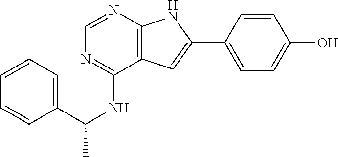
C1(C(NC2=NC=NC3=C2C=C(C2=CC=C(O)C=C2)N3)C)=CC=CC=C1
